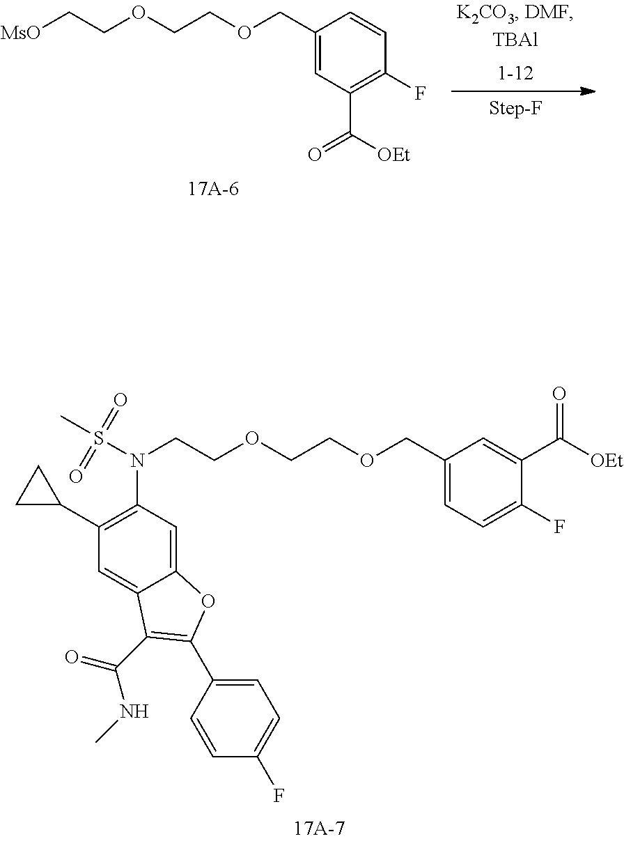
C1(COCCOCC[MsO])=CC(C(=O)[OEt])=C(F)C=C1.N(CCOCCOCC1=CC=C(F)C(C([OEt])=O)=C1)(S(C)(=O)=O)C1=C(C2CC2)C=C2C(=C1)OC(C1=CC=C(F)C=C1)=C2C(=O)NC
